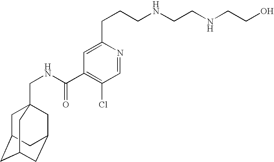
C1C2CC3CC(CC1(CNC(C1=C(Cl)C=NC(CCCNCCNCCO)=C1)=O)C3)C2
